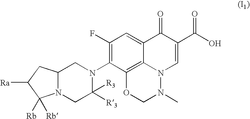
C1(F)=C(N2CC3N(CC2([R3])[R3])C([Rb])([Rb])C([Ra])C3)C2=C3C(=C1)C(=O)C(C(O)=O)=CN3N(C)CO2
